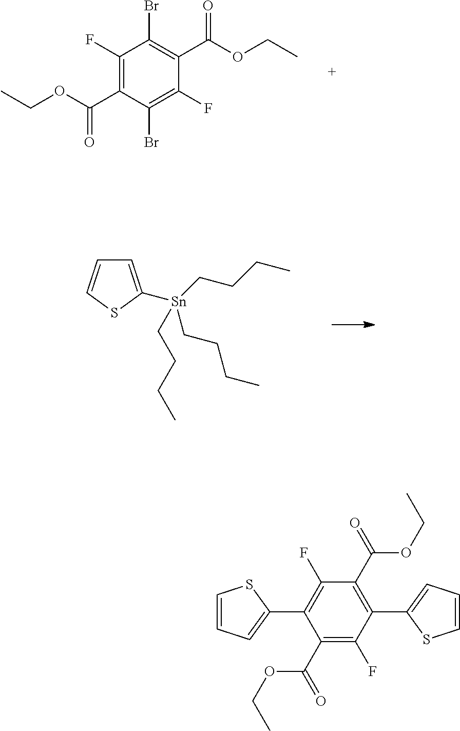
C1(F)=C(C(OCC)=O)C(Br)=C(F)C(C(OCC)=O)=C1Br.C1=CSC([Sn](CCCC)(CCCC)CCCC)=C1.C1(F)=C(C2=CC=CS2)C(C(OCC)=O)=C(F)C(C2=CC=CS2)=C1C(OCC)=O
